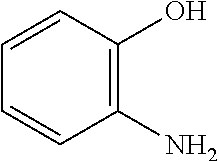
C1(N)=C(O)C=CC=C1
